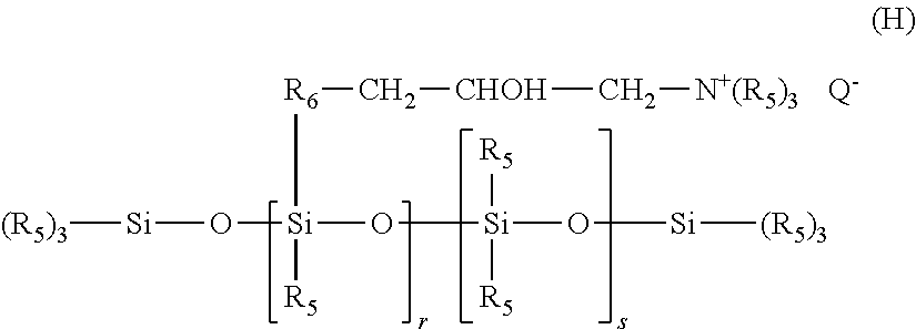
[Si]([(R5)3])O[Si](O[Si](O[Si][(R5)3])([R5])[R5])([R5])[R6]C[CHOH]C[N+(R5)3].[Q-]
